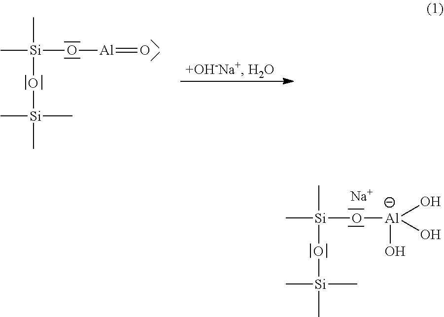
C[Si](O[Al]=O)(C)O[Si](C)(C)C.C[Si](O[Al](O)(O)O)(C)O[Si](C)(C)C.[Na]
